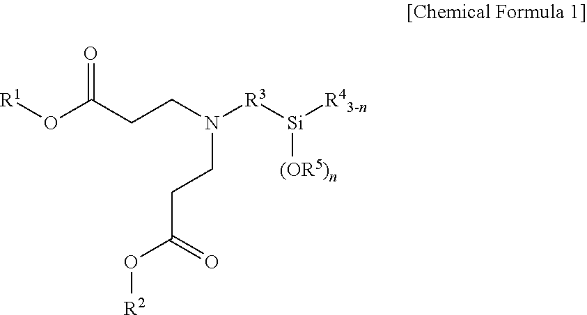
O=C(CCN([R3][Si]([R43-n])[(OR5)n])CCC(O[R2])=O)O[R1]
